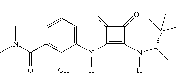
CN(C(C1=C(O)C(N(C2=C(N(C(C)C(C)(C)C)[H])C(=O)C2=O)[H])=CC(C)=C1)=O)C
